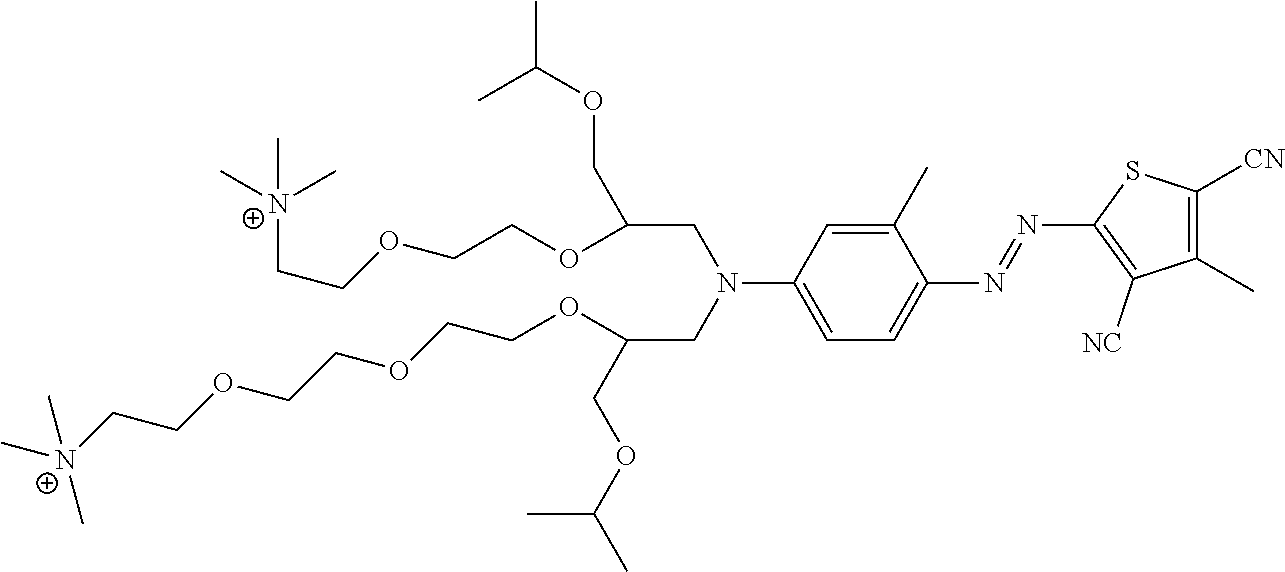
C1(C)=CC(N(CC(COC(C)C)OCCOCCOCC[N+](C)(C)C)CC(COC(C)C)OCCOCC[N+](C)(C)C)=CC=C1N=NC1=C([NC])C(C)=C([CN])S1
